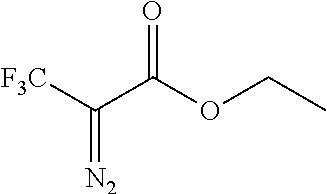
C(=[N2])(C(=O)OCC)[F3C]
